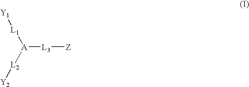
[L3]([Z])[A]([L2][Y2])[L1][Y1]
